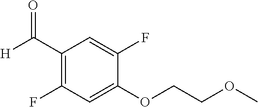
C1(C([H])=O)=C(F)C=C(OCCOC)C(F)=C1
